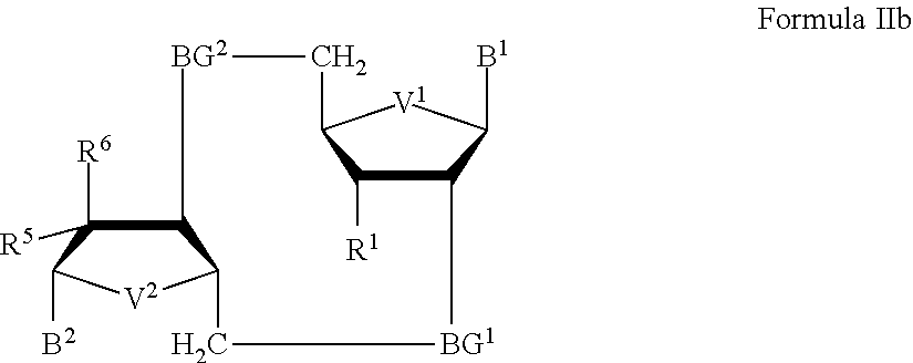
C12C([R6])([R5])C([B2])[V2]C1C[BG1]C1C([R1])C([V1]C1[B1])C[BG2]2
